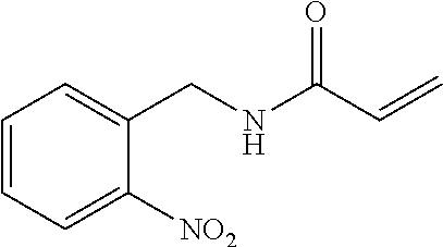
C(C=C)(=O)NCC1=CC=CC=C1[NO2]
